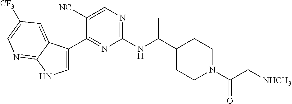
C1(C(NC2=NC=C([NC])C(C3=CNC4=NC=C([CF3])C=C34)=N2)C)CCN(C(C[NHCH3])=O)CC1
